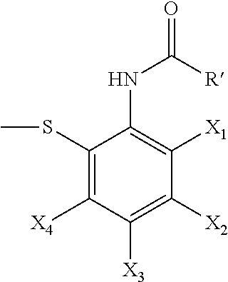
C1([X1])=C(NC(=O)[R])C(SC)=C([X4])C([X3])=C1[X2]
